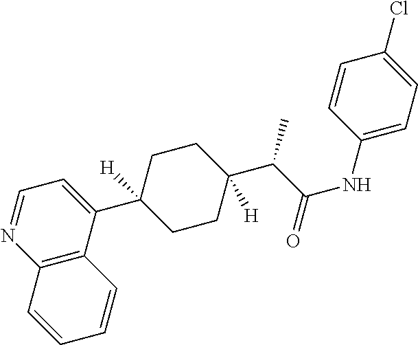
C12=C(C(C3([H])CCC(C(C(NC4=CC=C(Cl)C=C4)=O)C)([H])CC3)=CC=N1)C=CC=C2
